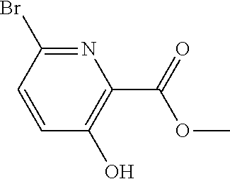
N1=C(Br)C=CC(O)=C1C(=O)OC
